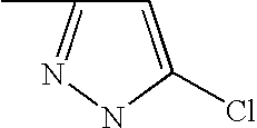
C1=C(Cl)NN=C1C
